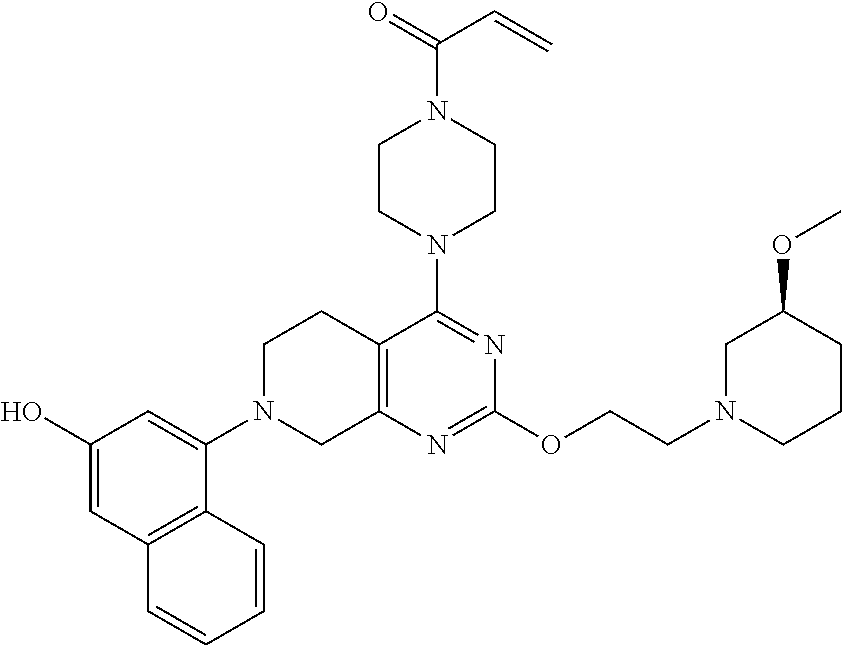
C12=C(N=C(OCCN3CC(OC)CCC3)N=C1N1CCN(C(=O)C=C)CC1)CN(C1=CC(O)=CC3=C1C=CC=C3)CC2
